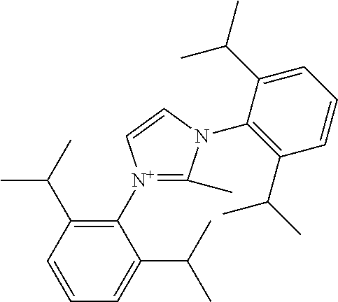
C1(C(C)C)=C([N+]2=C(C)N(C3=C(C(C)C)C=CC=C3C(C)C)C=C2)C(C(C)C)=CC=C1
